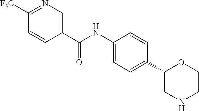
C1([F3C])=NC=C(C(NC2=CC=C(C3CNCCO3)C=C2)=O)C=C1
